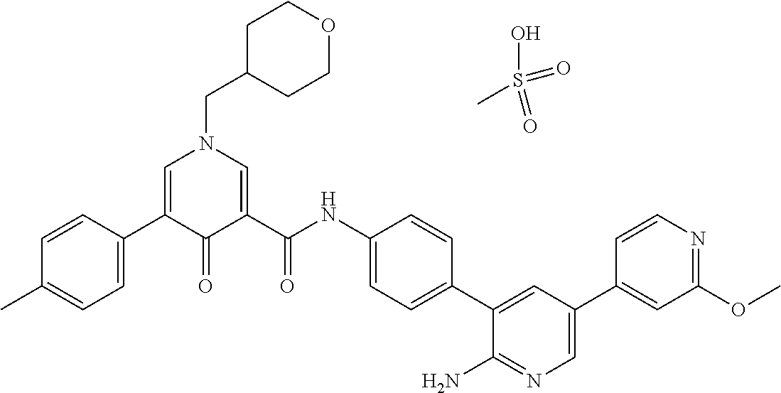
C1=CC(C2=CN(CC3CCOCC3)C=C(C(=O)NC3=CC=C(C4=CC(C5=CC(OC)=NC=C5)=CN=C4N)C=C3)C2=O)=CC=C1C.OS(=O)(=O)C
